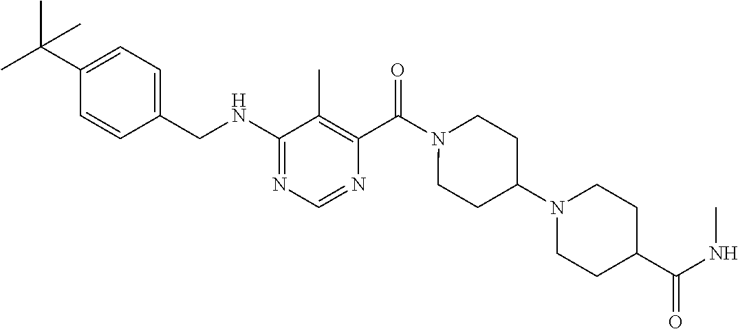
C1=CC(CNC2=NC=NC(C(=O)N3CCC(N4CCC(C(NC)=O)CC4)CC3)=C2C)=CC=C1C(C)(C)C
